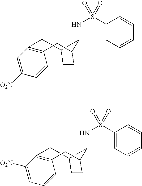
C12C(NS(C3=CC=CC=C3)(=O)=O)C(CC3=C(C1)C=C([O2N])C=C3)CC2.C12C(NS(C3=CC=CC=C3)(=O)=O)C(CC3=C(C1)C([O2N])=CC=C3)CC2
